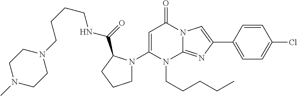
C1=C(N2CCCC2C(=O)NCCCCN2CCN(C)CC2)N(CCCCC)C2=NC(C3=CC=C(Cl)C=C3)=CN2C1=O
